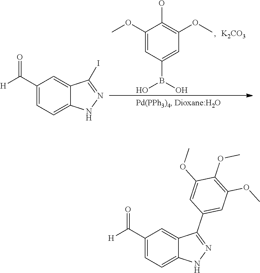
C1(OC)=CC(B(O)O)=CC(OC)=C1O.[K2CO3].C1(C(=O)[H])=CC=C2C(=C1)C(I)=NN2.C1(C(=O)[H])=CC=C2C(=C1)C(C1=CC(OC)=C(OC)C(OC)=C1)=NN2
